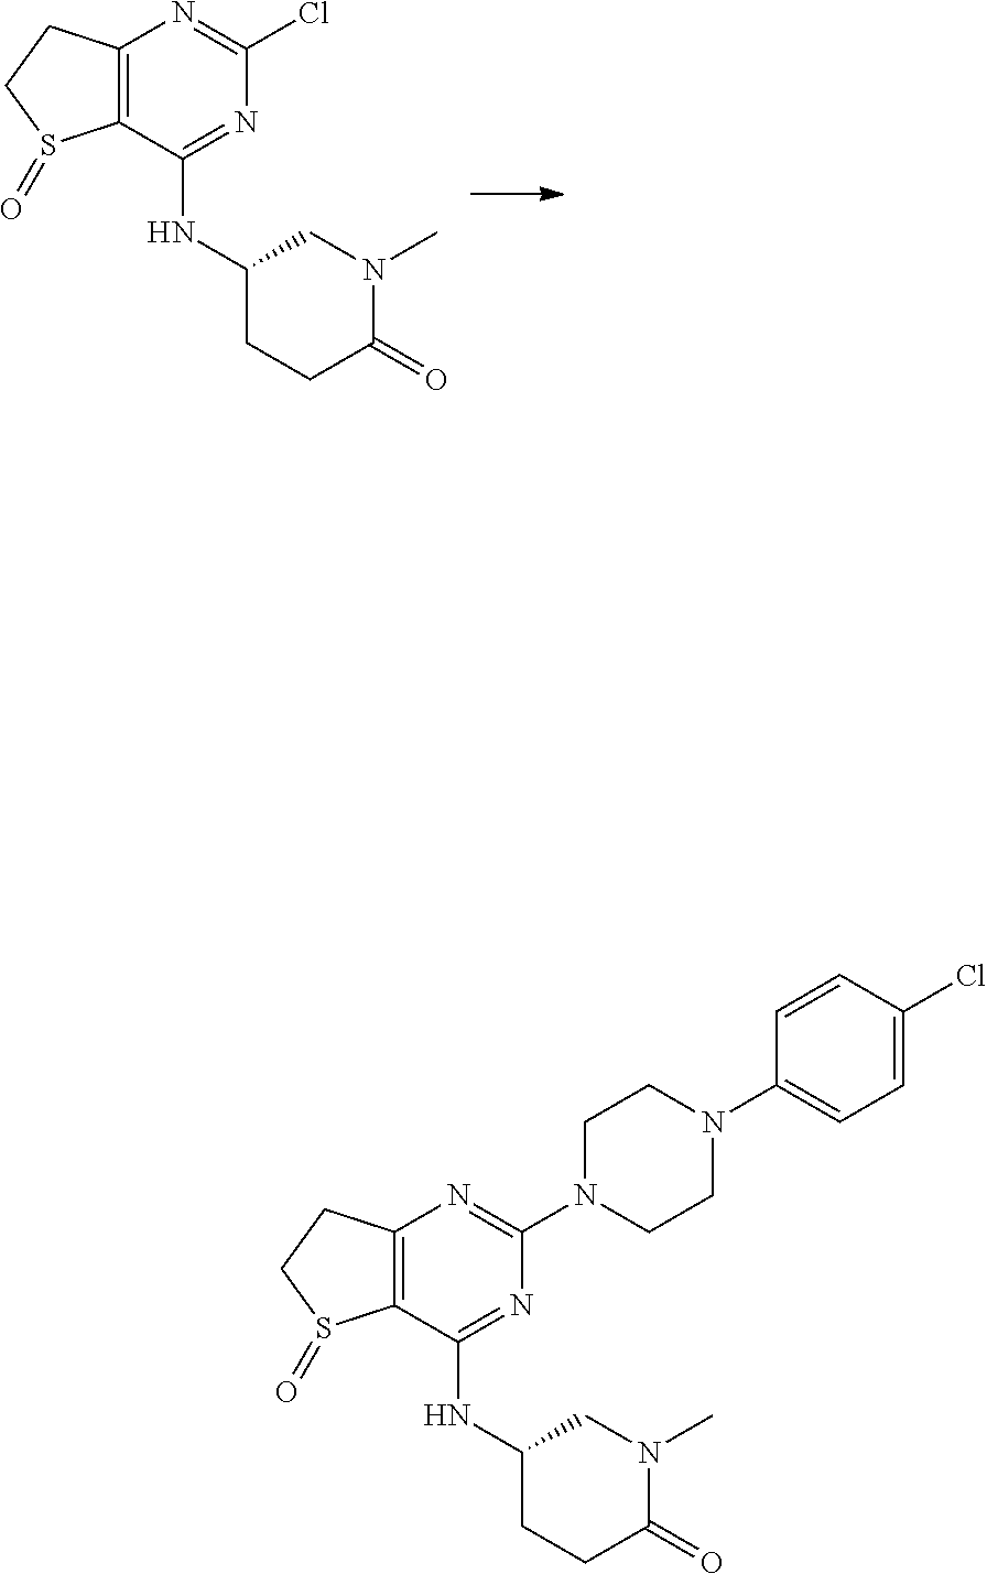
N(C1=NC(Cl)=NC2=C1S(=O)CC2)C1CCC(=O)N(C)C1.N(C1=NC(N2CCN(C3=CC=C(Cl)C=C3)CC2)=NC2=C1S(=O)CC2)C1CCC(=O)N(C)C1
